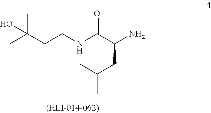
CC(CCNC(C(N)CC(C)C)=O)(C)O
